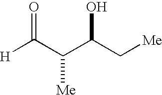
[H]C(C(C(C[Me])O)[Me])=O
